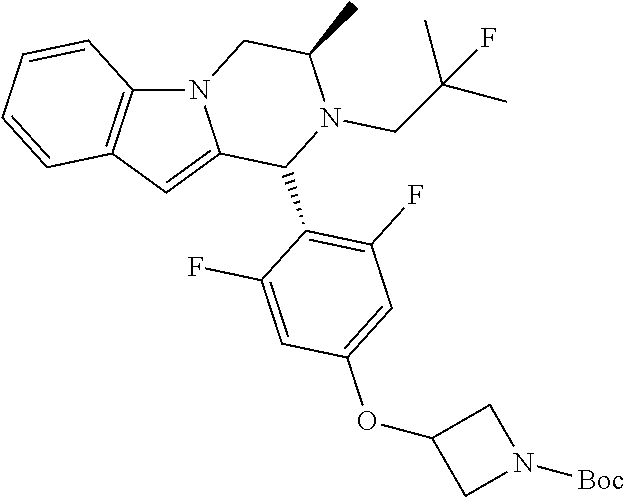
N12C3=C(C=C1C(C1=C(F)C=C(OC4CN([Boc])C4)C=C1F)N(CC(C)(C)F)C(C)C2)C=CC=C3
